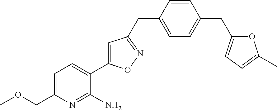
COCC1=CC=C(C2=CC(CC3=CC=C(CC4=CC=C(C)O4)C=C3)=NO2)C(N)=N1
